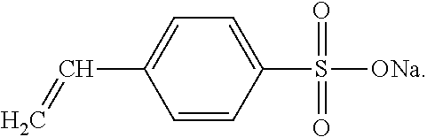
C1=CC(S([ONa])(=O)=O)=CC=C1C=C
